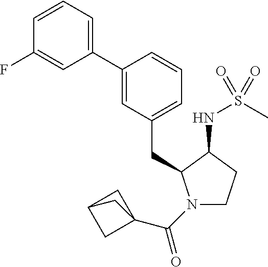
N1(C(=O)C23CC(C2)C3)CCC(NS(C)(=O)=O)C1CC1=CC=CC(C2=CC=CC(F)=C2)=C1
